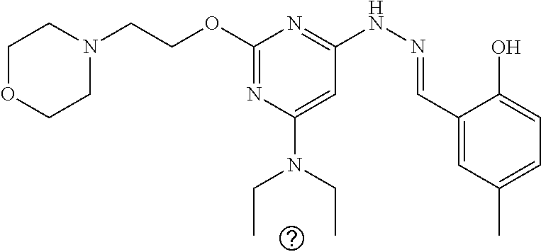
C1N(CCOC2=NC(N(CC)CC)=CC(NN=CC3=CC(C)=CC=C3O)=N2)CCOC1
